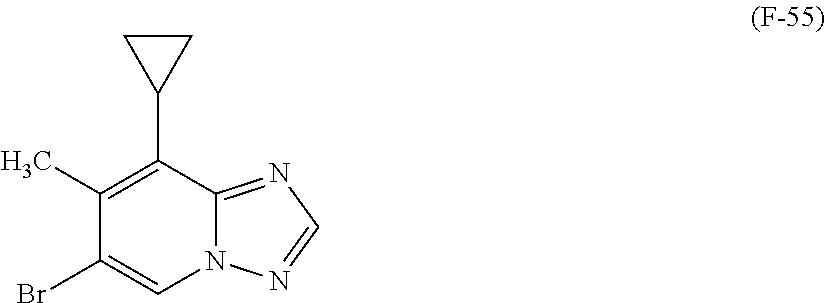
C1(C)=C(C2CC2)C2=NC=NN2C=C1Br
